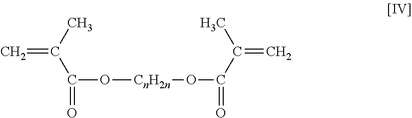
C=C(C)C(=O)O[CnH2n]OC(=O)C(C)=C
